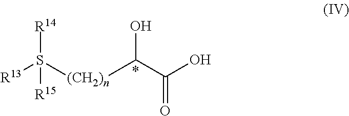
C(=O)(C([(CH2)n]S([R14])([R15])[R13])O)O
